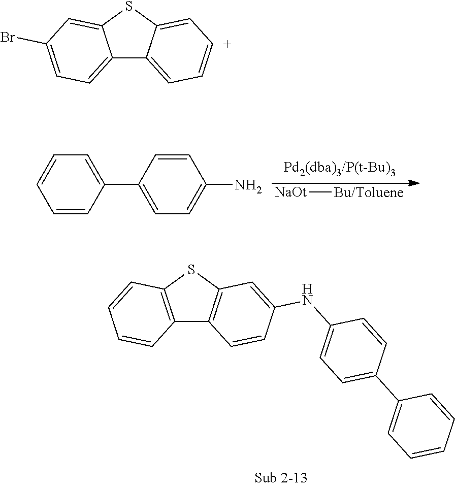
[NaOt][Bu/Toluene].C1=CC=CC(C2=CC=C(N)C=C2)=C1.C12=C(SC3=C1C=CC(NC1=CC=C(C4=CC=CC=C4)C=C1)=C3)C=CC=C2.C12=CC=C(Br)C=C1SC1=C[C+]=CC=C21
